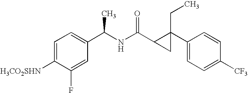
C1=C([H3CO2SHN])C(F)=CC(C(C)NC(C2CC2(CC)C2=CC=C([CF3])C=C2)=O)=C1
